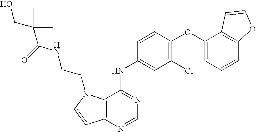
C12=C(N=CN=C1NC1=CC(Cl)=C(OC3=CC=CC4=C3C=CO4)C=C1)C=CN2CCNC(C(CO)(C)C)=O
